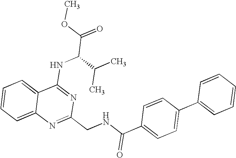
C12=CC=CC=C1N=C(CNC(C1=CC=C(C3=CC=CC=C3)C=C1)=O)N=C2NC(C(=O)OC)C(C)C
